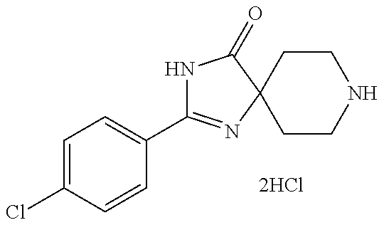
N1C(C2=CC=C(Cl)C=C2)=NC2(C1=O)CCNCC2
